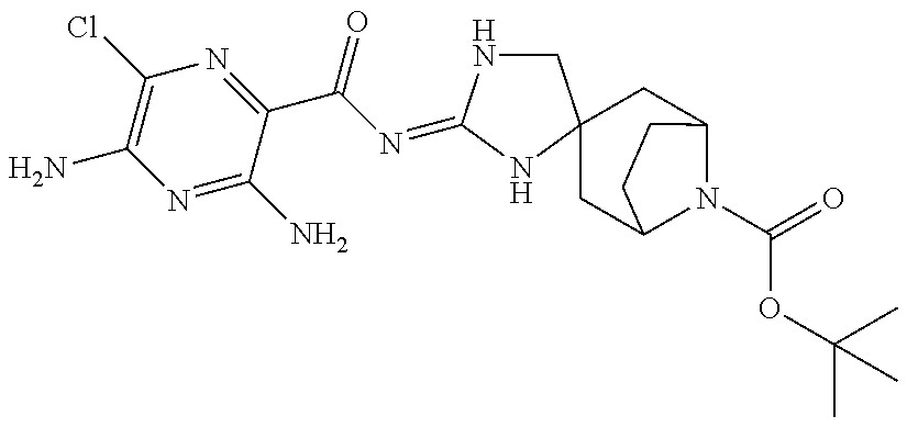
N1=C(N)C(C(N=C2NCC3(N2)CC2N(C(=O)OC(C)(C)C)C(C3)CC2)=O)=NC(Cl)=C1N
